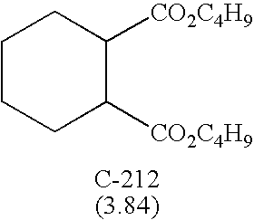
C1CCC([CO2C4H9])C([CO2C4H9])C1
